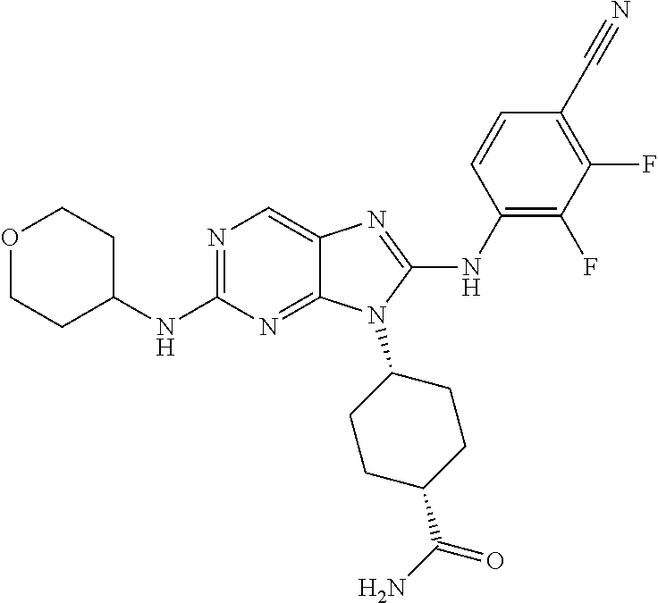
N1=C(NC2CCOCC2)N=C2C(=C1)N=C(NC1=C(F)C(F)=C(C#N)C=C1)N2C1CCC(C(N)=O)CC1
